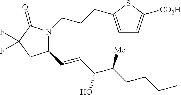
C(CCC1=CC=C([CO2H])S1)N1C(C=CC(C([Me])CCCC)O)CC(F)(F)C1=O
